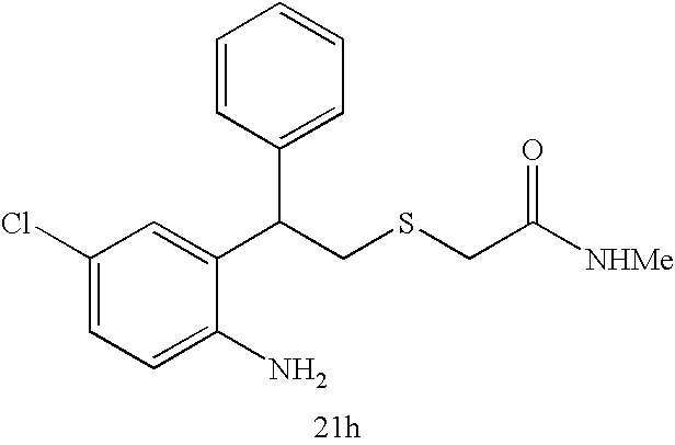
C1=C(N)C(C(CSCC(=O)[NHMe])C2=CC=CC=C2)=CC(Cl)=C1
